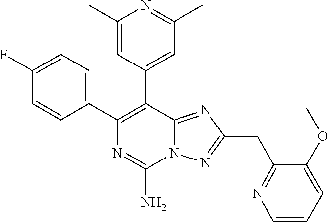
N12C(=NC(CC3=NC=CC=C3OC)=N1)C(C1=CC(C)=NC(C)=C1)=C(C1=CC=C(F)C=C1)N=C2N
